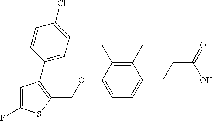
C1=C(F)SC(COC2=CC=C(CCC(=O)O)C(C)=C2C)=C1C1=CC=C(Cl)C=C1
